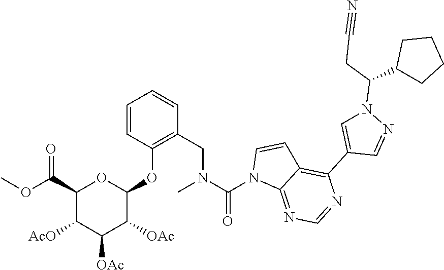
C1=NC(C2=CN(C(CC#N)C3CCCC3)N=C2)=C2C=CN(C(N(CC3=C(OC4OC(C(OC)=O)C([AcO])C([OAc])C4[OAc])C=CC=C3)C)=O)C2=N1
